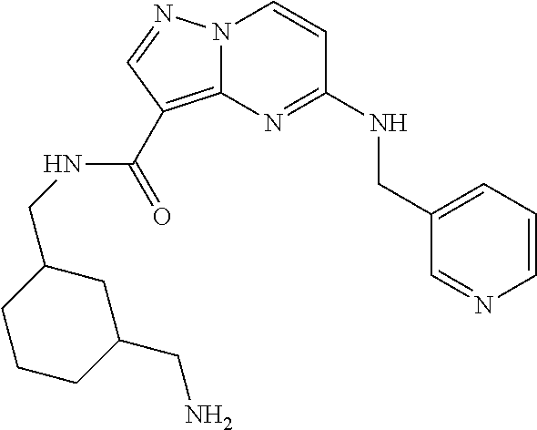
C1=CC=C(CNC2=NC3=C(C(NCC4CCCC(CN)C4)=O)C=NN3C=C2)C=N1
